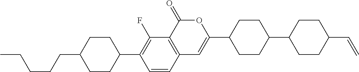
C12=C(C(=O)OC(C3CCC(C4CCC(C=C)CC4)CC3)=C1)C(F)=C(C1CCC(CCCCC)CC1)C=C2
